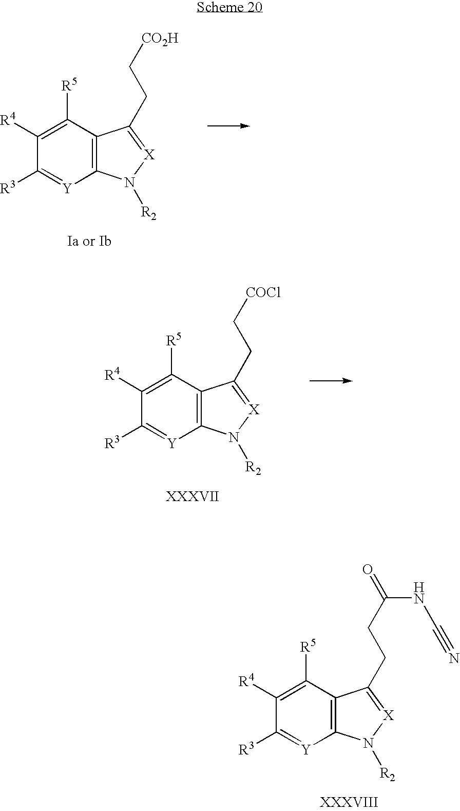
C1([R4])=C([R5])C2=C([Y]=C1[R3])N([R2])[X]=C2CC[CO2H].C1([R4])=C([R5])C2=C([Y]=C1[R3])N([R2])[X]=C2CC[COCl].C1([R4])=C([R5])C2=C([Y]=C1[R3])N([R2])[X]=C2CCC(NC#N)=O
